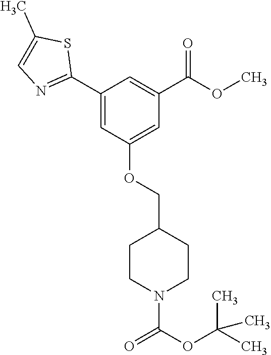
C1CN(C(OC(C)(C)C)=O)CCC1COC1=CC(C(=O)OC)=CC(C2=NC=C(C)S2)=C1
